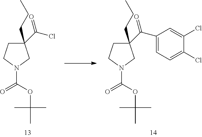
C1(C(Cl)=O)(CCC)CCN(C(OC(C)(C)C)=O)C1.C1(C(C2=CC=C(Cl)C(Cl)=C2)=O)(CCC)CCN(C(OC(C)(C)C)=O)C1
